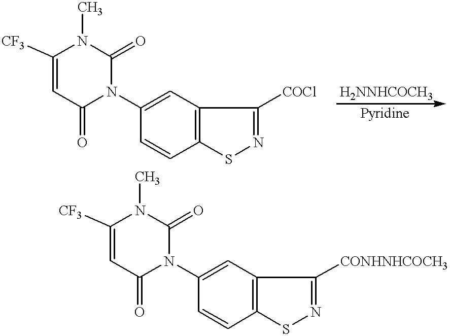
C1([CF3])=CC(=O)N(C2=CC3=C(C=C2)SN=C3[COCl])C(=O)N1C.[H2NNHCOCH3].[Pyridine].C1([CF3])=CC(=O)N(C2=CC3=C(C=C2)SN=C3[CONHNHCOCH3])C(=O)N1C
